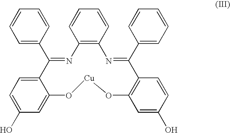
C1=C(C2=NC3=C(N=C(C4=CC=CC=C4)C4=C(C=C(O)C=C4)O[Cu]OC4=CC(O)=CC=C24)C=CC=C3)C=CC=C1
